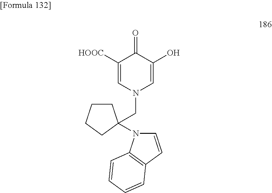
C1([HOOC])=CN(CC2(N3C=CC4=C3C=CC=C4)CCCC2)C=C(O)C1=O
